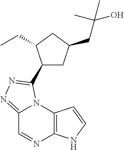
C12=NN=C(C3CC(CC(C)(C)O)CC3CC)N1C1=C(N=C2)NC=C1
